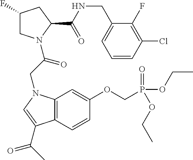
C12=C(C=CC(OCP(OCC)(=O)OCC)=C1)C(C(C)=O)=CN2CC(=O)N1CC(F)CC1C(NCC1=CC=CC(Cl)=C1F)=O
